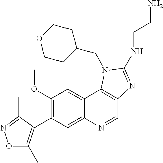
C1(OC)=C(C2=C(C)ON=C2C)C=C2C(=C1)C1=C(C=N2)N=C(NCCN)N1CC1CCOCC1
